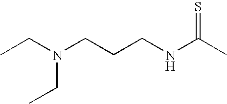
C(CCNC(=S)C)N(CC)CC
